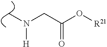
C(C(O[R21])=O)N([H])C
